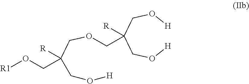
[R]C(COCC(CO[R1])([R])CO[H])(CO[H])CO[H]
